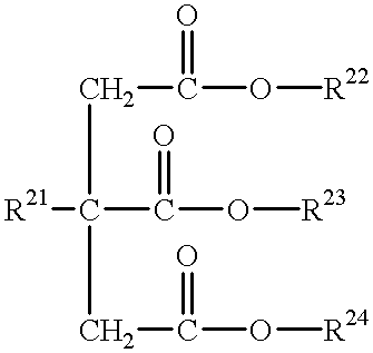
C(CC(O[R24])=O)(CC(O[R22])=O)([R21])C(O[R23])=O
